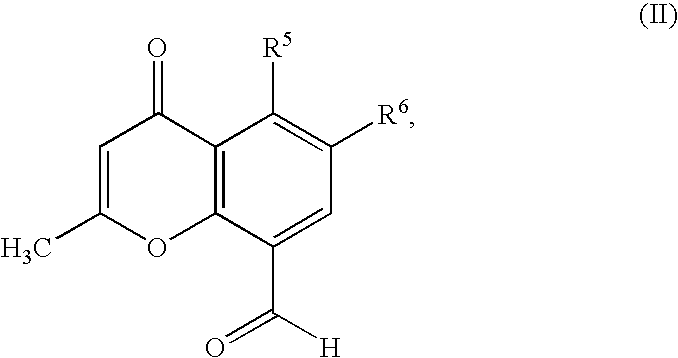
C1=C(C)OC2=C(C1=O)C([R5])=C([R6])C=C2C([H])=O
